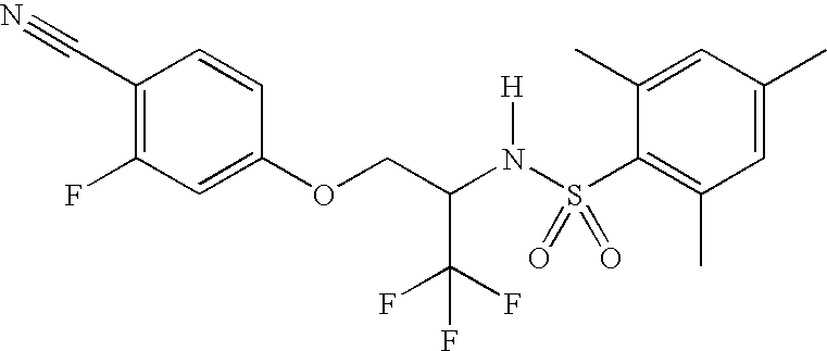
C1(C#N)=C(F)C=C(OCC(N(S(C2=C(C)C=C(C)C=C2C)(=O)=O)[H])C(F)(F)F)C=C1
